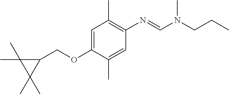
C1(COC2=CC(C)=C(N=CN(CCC)C)C=C2C)C(C)(C)C1(C)C
